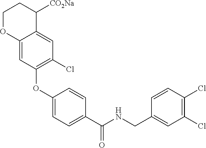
C1(OC2=C(Cl)C=C3C(=C2)OCCC3[CO2Na])=CC=C(C(NCC2=CC(Cl)=C(Cl)C=C2)=O)C=C1
